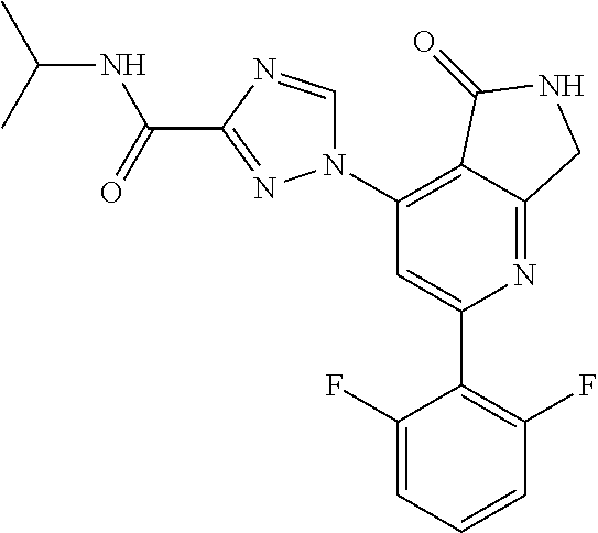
C1(N2C=NC(C(NC(C)C)=O)=N2)=C2C(=NC(C3=C(F)C=CC=C3F)=C1)CNC2=O
